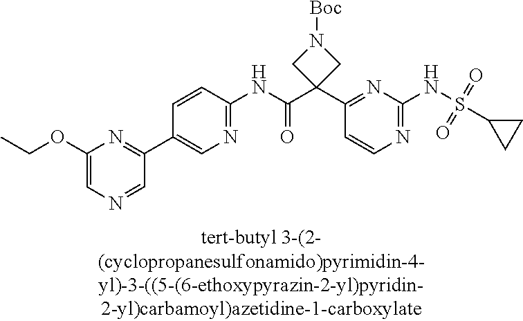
C1(NC(=O)C2(C3=NC(NS(C4CC4)(=O)=O)=NC=C3)CN([Boc])C2)=NC=C(C2=NC(OCC)=CN=C2)C=C1
